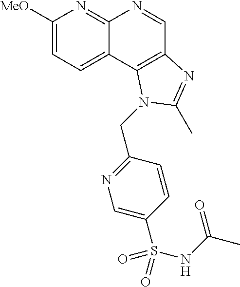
C1([MeO])=CC=C2C(=N1)N=CC1=C2N(CC2=NC=C(S(NC(C)=O)(=O)=O)C=C2)C(C)=N1
